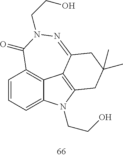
C1=CC=C2C3=C1C(=O)N(CCO)N=C1C3=C(N2CCO)CC(C)(C)C1
